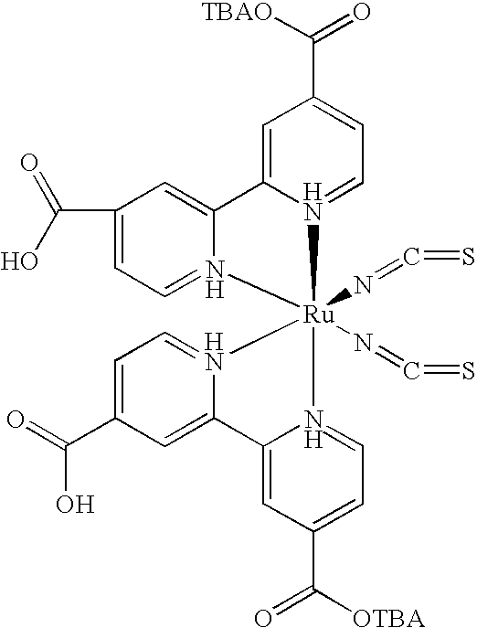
C1(C(O)=O)=CC=N2C(=C1)C1=CC(C([TBAO])=O)=CC=N1[Ru]21(N=C=S)(N=C=S)N2=CC=C(C(=O)O)C=C2C2=CC(C([OTBA])=O)=CC=N12
